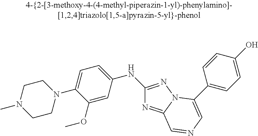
N1(C2=CC=C(NC3=NN4C(=N3)C=NC=C4C3=CC=C(O)C=C3)C=C2OC)CCN(C)CC1
